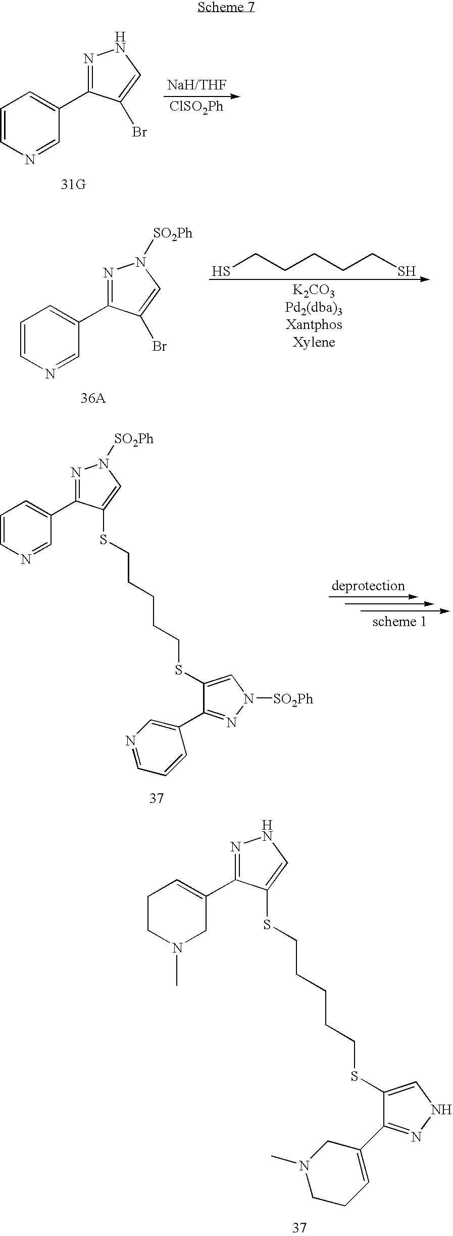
[ClSO2Ph].C1=CN=CC(C2=NNC=C2Br)=C1.SCCCCCS.C1=CN=CC(C2=NN([SO2Ph])C=C2Br)=C1.C1=CN=CC(C2=NN([SO2Ph])C=C2SCCCCCSC2=CN([SO2Ph])N=C2C2=CN=CC=C2)=C1.C1CN(C)CC(C2=NNC=C2SCCCCCSC2=CNN=C2C2=CCCN(C)C2)=C1
